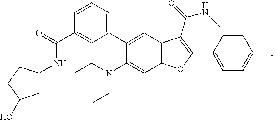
C1=CC=C(C2=CC3=C(C=C2N(CC)CC)OC(C2=CC=C(F)C=C2)=C3C(=O)NC)C=C1C(=O)NC1CC(O)CC1
